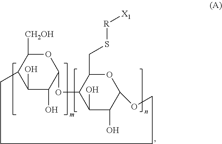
O1C([CH2OH])C(C)C(O)C(O)C1OC1C(O)C(O)C(OC)OC1CS[R][X1]
